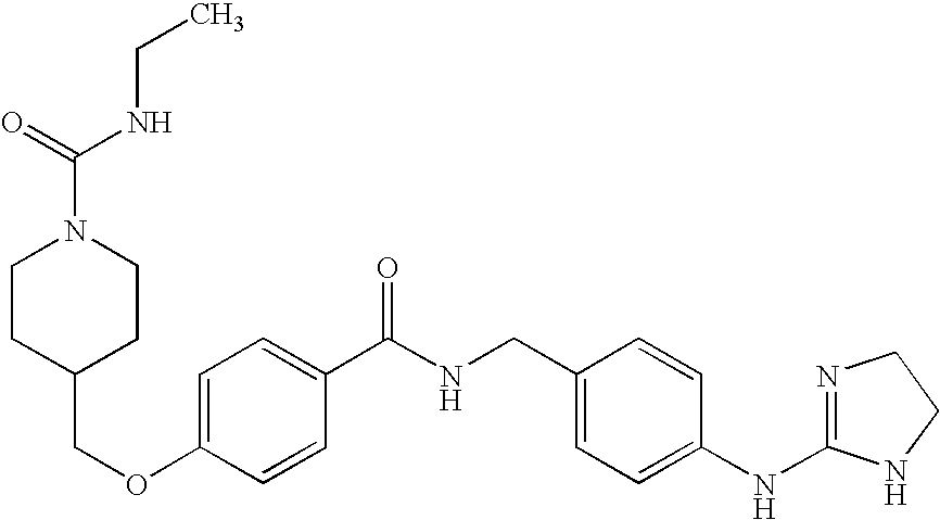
C1=C(OCC2CCN(C(=O)NCC)CC2)C=CC(C(NCC2=CC=C(NC3=NCCN3)C=C2)=O)=C1
